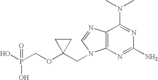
OP(COC1(CN2C3=C(N=C2)C(N(C)C)=NC(N)=N3)CC1)(O)=O
